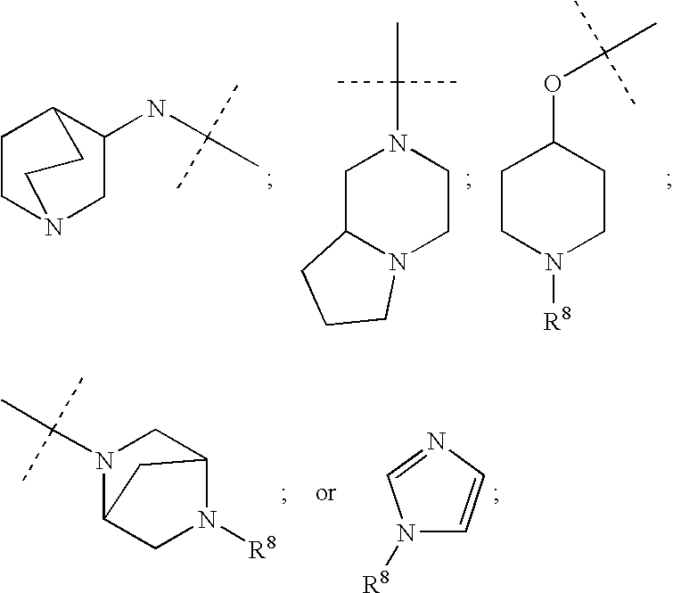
C1(NC(C)(C)C)CN2CCC1CC2.C1C2N(CCN1C(C)(C)C)CCC2.C1CN([R8])CCC1OC(C)(C)C.C12CN([R8])C(CN1C(C)(C)C)C2.N1([R8])C=CN=C1
